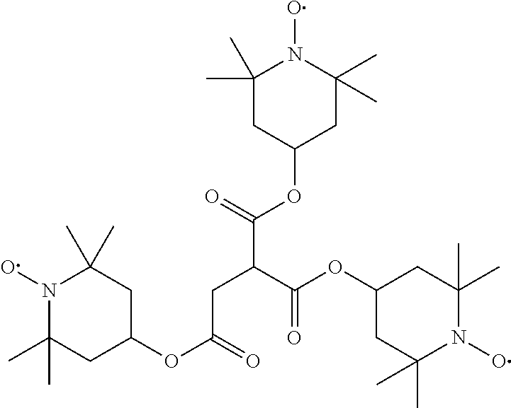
C(C(C(OC1CC(C)(C)N(O)C(C)(C)C1)=O)CC(OC1CC(C)(C)N(O)C(C)(C)C1)=O)(OC1CC(C)(C)N(O)C(C)(C)C1)=O
